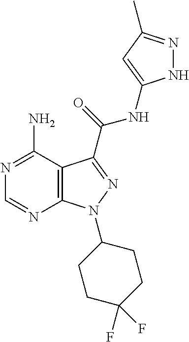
N1=C(N)C2=C(N=C1)N(C1CCC(F)(F)CC1)N=C2C(=O)NC1=CC(C)=NN1
